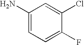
C1(N)=CC=C(F)C(Cl)=C1
